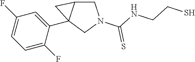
C1=C(F)C(C23C(CN(C(=S)NCCS)C2)C3)=CC(F)=C1
